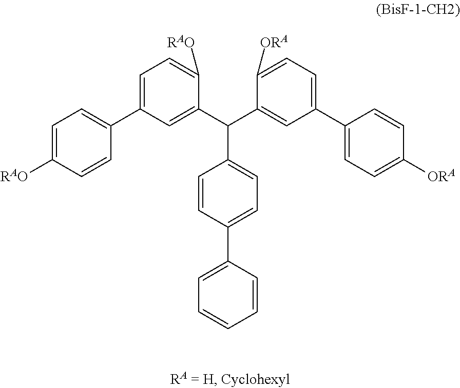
C1=C([RAO])C=CC(C2=CC=C([RAO])C(C(C3=CC(C4=CC=C([ORA])C=C4)=CC=C3[ORA])C3=CC=C(C4=CC=CC=C4)C=C3)=C2)=C1
